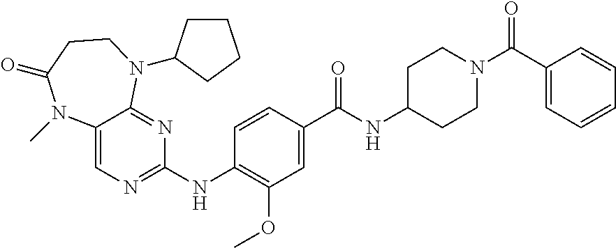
C12=CN=C(NC3=C(OC)C=C(C(NC4CCN(C(C5=CC=CC=C5)=O)CC4)=O)C=C3)N=C1N(C1CCCC1)CCC(=O)N2C
